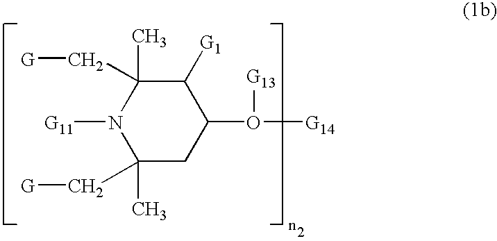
C1(C)(C[G])CC(O([G14])[G13])C([G1])C(C)(C[G])N1[G11]
